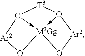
O1[M3Gg]23-O([Ar2]1)[T3]O->2[Ar2]O3
